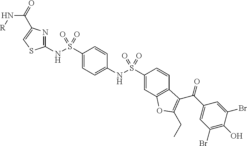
C1(NS(C2=CC=C(NS(C3=CC4=C(C=C3)C(C(C3=CC(Br)=C(O)C(Br)=C3)=O)=C(CC)O4)(=O)=O)C=C2)(=O)=O)=NC(C(=O)N[R])=CS1
